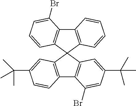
C12=C(C3(C4=C1C(Br)=CC(C(C)(C)C)=C4)C1=C(C4=C3C=CC=C4Br)C=CC=C1)C=C(C(C)(C)C)C=C2
